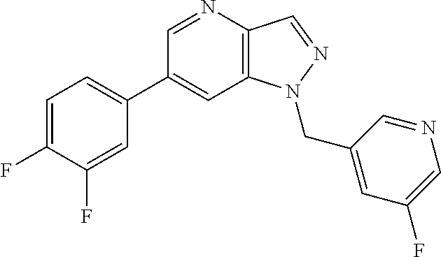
C1(C2=CC=C(F)C(F)=C2)=CC2=C(C=NN2CC2=CC(F)=CN=C2)N=C1
